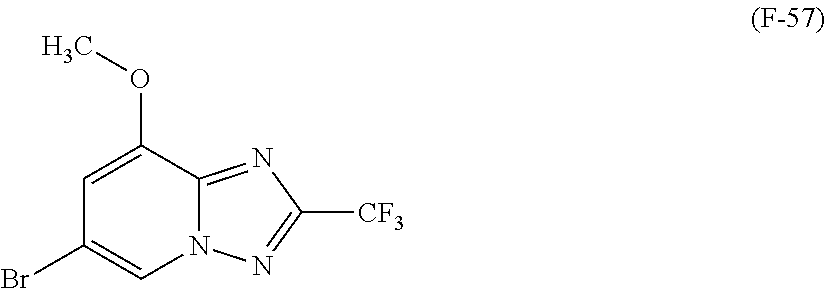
C1=C(OC)C2=NC([CF3])=NN2C=C1Br
